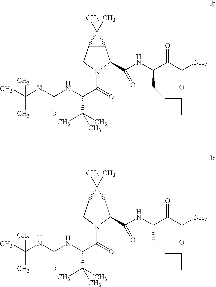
CC(NC(NC(C(=O)N1CC2C(C1C(NC(C(C(N)=O)=O)CC1CCC1)=O)C2(C)C)C(C)(C)C)=O)(C)C.CC(NC(NC(C(=O)N1CC2C(C1C(NC(C(C(N)=O)=O)CC1CCC1)=O)C2(C)C)C(C)(C)C)=O)(C)C
